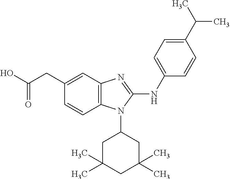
C12=C(C=C(CC(O)=O)C=C1)N=C(NC1=CC=C(C(C)C)C=C1)N2C1CC(C)(C)CC(C)(C)C1
